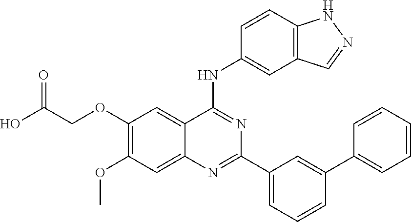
C1(C2=CC(C3=NC4=CC(OC)=C(OCC(O)=O)C=C4C(NC4=CC5=C(C=C4)NN=C5)=N3)=CC=C2)=CC=CC=C1
